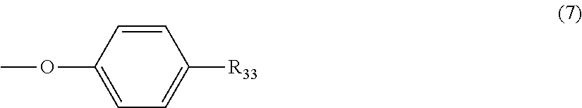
C1(OC)=CC=C([R33])C=C1
